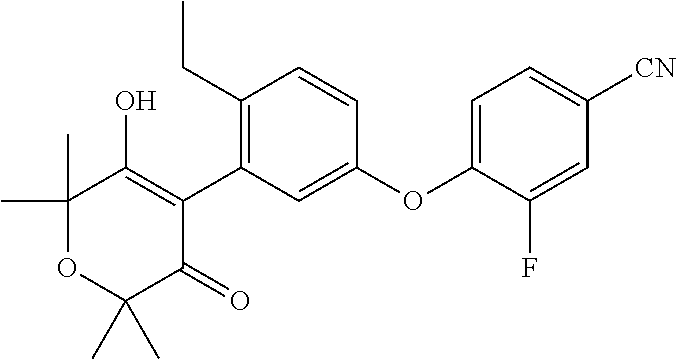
C1(C)(C)OC(C)(C)C(=O)C(C2=C(CC)C=CC(OC3=CC=C([CN])C=C3F)=C2)=C1O
